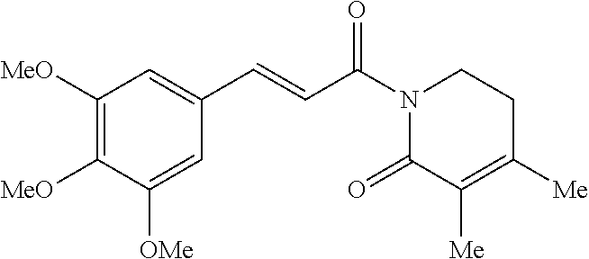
C1([MeO])=C([MeO])C([OMe])=CC(C=CC(N2C(=O)C([Me])=C([Me])CC2)=O)=C1
